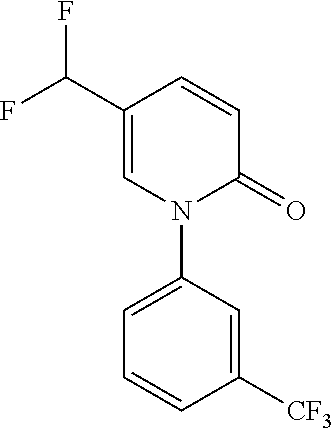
C1=C(C(F)F)C=CC(=O)N1C1=CC=CC([CF3])=C1
